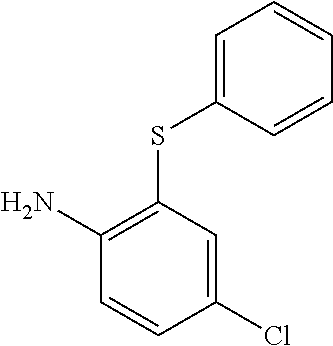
C1(N)=C(SC2=CC=CC=C2)C=C(Cl)C=C1
